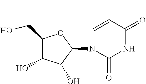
C(C1C(O)C(O)C(N2C=C(C)C(=O)NC2=O)O1)O
